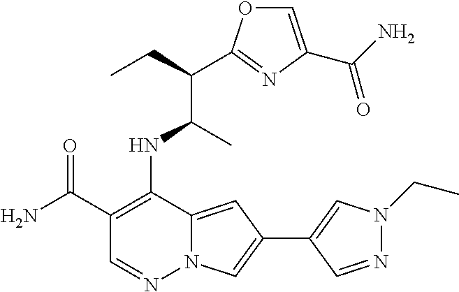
C1(C(N)=O)=C(NC(C(CC)C2=NC(C(N)=O)=CO2)C)C2=CC(C3=CN(CC)N=C3)=CN2N=C1
